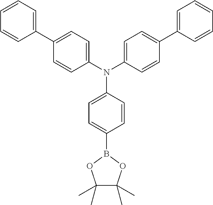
N(C1=CC=C(C2=CC=CC=C2)C=C1)(C1=CC=C(C2=CC=CC=C2)C=C1)C1=CC=C(B2OC(C)(C)C(C)(C)O2)C=C1
